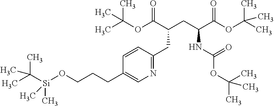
CC([Si](OCCCC1=CN=C(CC(CC(C(OC(C)(C)C)=O)NC(OC(C)(C)C)=O)C(OC(C)(C)C)=O)C=C1)(C)C)(C)C
